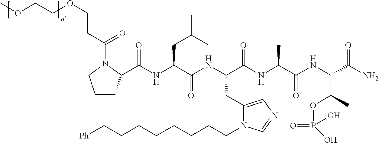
C(NC(C(NC(C(NC(C(NC(C(N)=O)C(OP(=O)(O)O)C)=O)C)=O)CC1=CN=CN1CCCCCCCC[Ph])=O)CC(C)C)(=O)C1CCCN1C(CCOCCOC)=O
